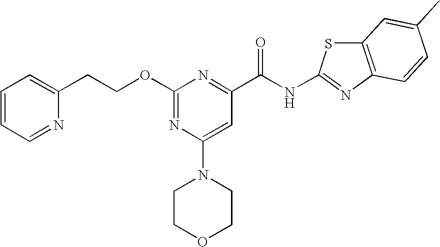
O(C1=NC(N2CCOCC2)=CC(C(NC2=NC3=C(S2)C=C(C)C=C3)=O)=N1)CCC1=CC=CC=N1
